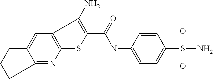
C12=NC3=C(C=C1CCC2)C(N)=C(C(NC1=CC=C(S(N)(=O)=O)C=C1)=O)S3
